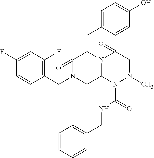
C1(F)=CC(F)=C(CN2CC3N(C(CC4=CC=C(O)C=C4)C2=O)C(=O)CN(C)N3C(=O)NCC2=CC=CC=C2)C=C1
